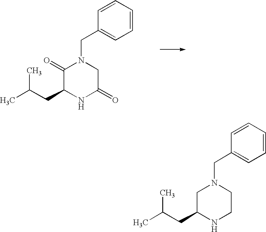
CC(CC1C(=O)N(CC2=CC=CC=C2)CC(=O)N1)C.CC(CC1CN(CC2=CC=CC=C2)CCN1)C
